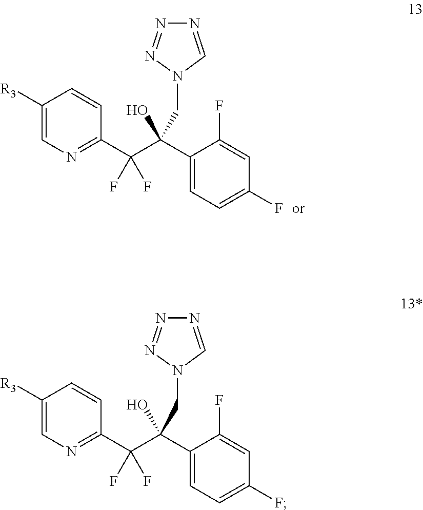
C1([R3])=CN=C(C(C(C2=CC=C(F)C=C2F)(O)CN2C=NN=N2)(F)F)C=C1.C1([R3])=CN=C(C(C(C2=CC=C(F)C=C2F)(O)CN2C=NN=N2)(F)F)C=C1
